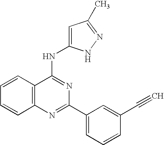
C12=C(N=C(C3=CC=CC(C#C)=C3)N=C1NC1=CC(C)=NN1)C=CC=C2
